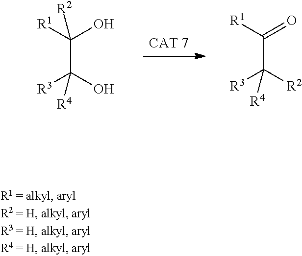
C(C([R3])([R2])[R4])([R1])=O.C(C([R3])(O)[R4])([R1])(O)[R2]
